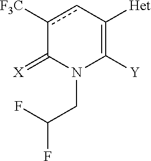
c1([CF3])cC([Het])=C([Y])N(CC(F)F)C1=[X]
